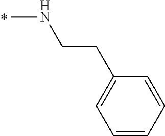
CNCCC1=CC=CC=C1
